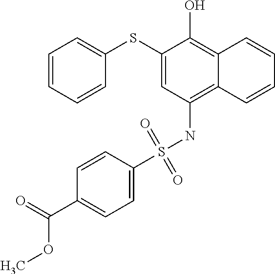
C1=CC=CC(SC2=CC(NS(C3=CC=C(C(=O)OC)C=C3)(=O)=O)=C3C(=C2O)C=CC=C3)=C1
